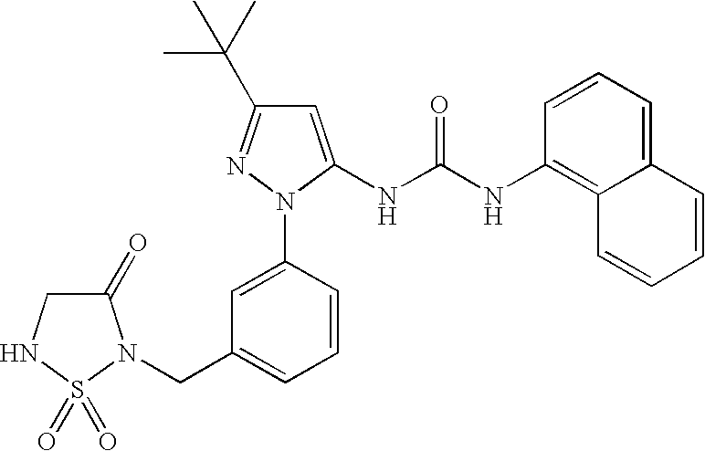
C(C1=CC=CC(N2N=C(C(C)(C)C)C=C2NC(NC2=C3C(=CC=C2)C=CC=C3)=O)=C1)N1C(=O)CNS1(=O)=O
